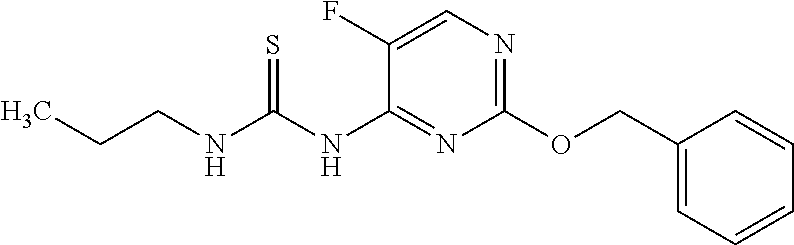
C1(COC2=NC=C(F)C(NC(NCCC)=S)=N2)=CC=CC=C1
